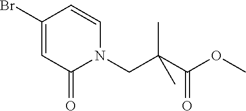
C1(Br)=CC(=O)N(CC(C(OC)=O)(C)C)C=C1
